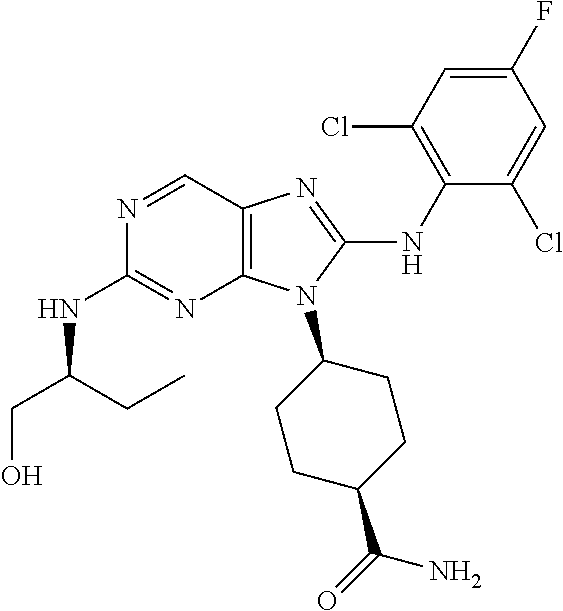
N1=CC2=C(N=C1NC(CO)CC)N(C1CCC(C(=O)N)CC1)C(NC1=C(Cl)C=C(F)C=C1Cl)=N2
